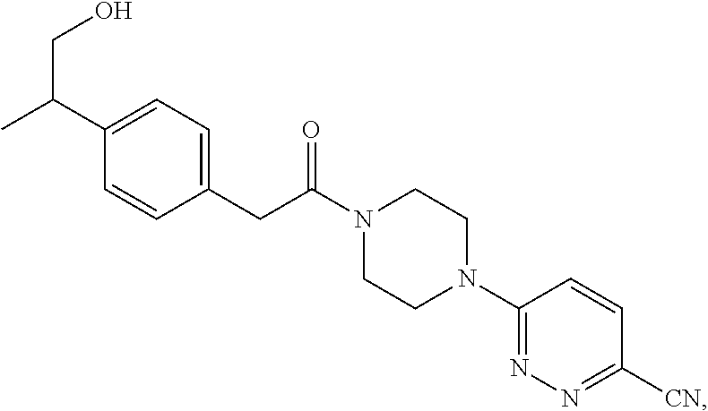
C1CN(C(CC2=CC=C(C(CO)C)C=C2)=O)CCN1C1=NN=C([CN])C=C1
